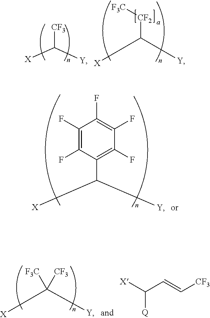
C([CF2][F3C])([X])[Y].[X]C([Y])[CF3].C([X])([Y])C1=C(F)C(F)=C(F)C(F)=C1F.C([X])([Y])([F3C])[CF3].[X]C(C=C[CF3])[Q]
